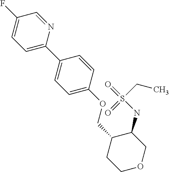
C1=C(C2=CC=C(OCC3CCOCC3NS(CC)(=O)=O)C=C2)N=CC(F)=C1
